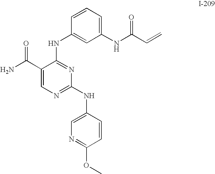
NC(C1=CN=C(NC2=CN=C(OC)C=C2)N=C1NC1=CC(NC(C=C)=O)=CC=C1)=O
